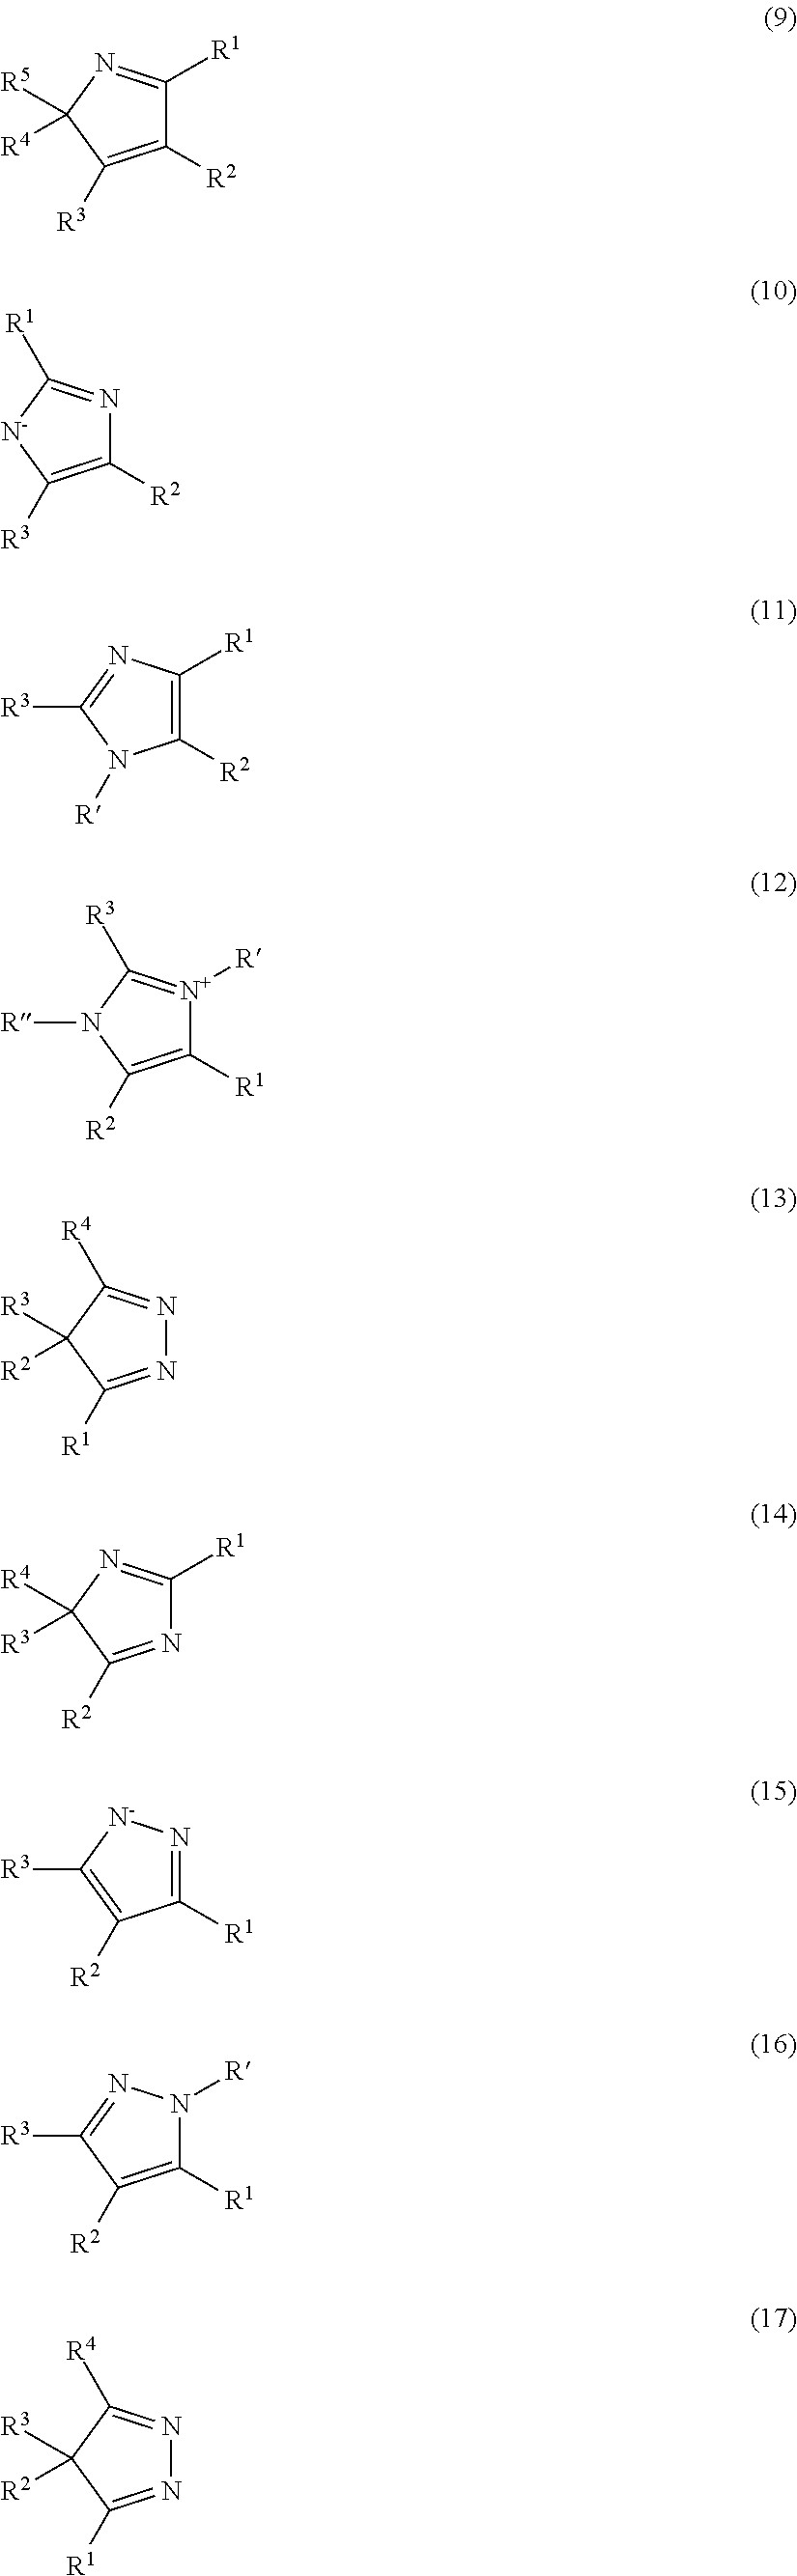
C1([R2])=C([R3])C([R5])([R4])N=C1[R1].C1([R2])=C([R3])[N-]C([R1])=N1.C1([R2])=C([R1])N=C([R3])N1[R].C1([R1])=C([R2])N([R])C([R3])=[N+]1[R].N1=C([R1])C([R3])([R2])C([R4])=N1.N1=C([R2])C([R4])([R3])N=C1[R1].C1([R1])=N[N-]C([R3])=C1[R2].C1([R1])=C([R2])C([R3])=NN1[R].N1=C([R1])C([R3])([R2])C([R4])=N1
